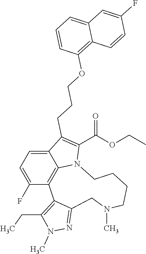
C1=C(F)C2=C3C(=C1)C(CCCOC1=C4C(=CC=C1)C=C(F)C=C4)=C(C(OCC)=O)N3CCCCN(C)CC1=NN(C)C(CC)=C21
